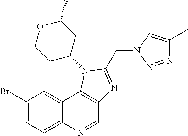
C1(Br)=CC=C2C(=C1)C1=C(C=N2)N=C(CN2C=C(C)N=N2)N1C1CC(C)OCC1
